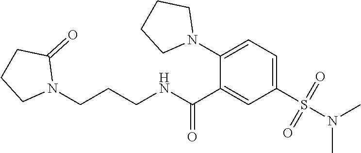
C1(S(N(C)C)(=O)=O)=CC=C(N2CCCC2)C(C(NCCCN2C(=O)CCC2)=O)=C1
